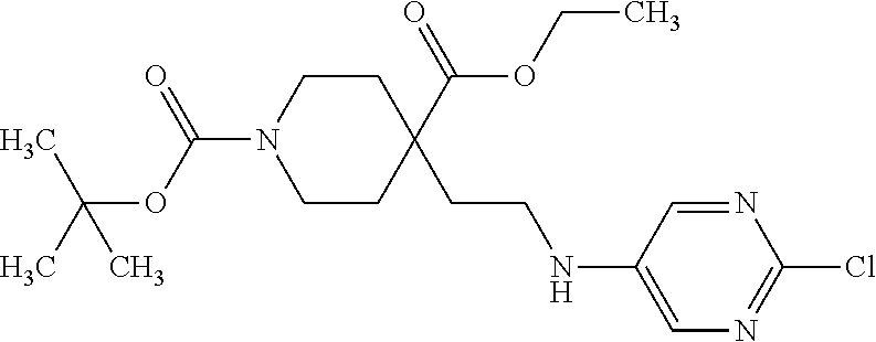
C1CN(C(OC(C)(C)C)=O)CCC1(CCNC1=CN=C(Cl)N=C1)C(OCC)=O
